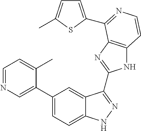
C1(C2=CN=CC=C2C)=CC=C2C(=C1)C(C1=NC3=C(N1)C=CN=C3C1=CC=C(C)S1)=NN2
